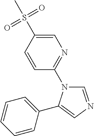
C1=C(S(C)(=O)=O)C=CC(N2C=NC=C2C2=CC=CC=C2)=N1
